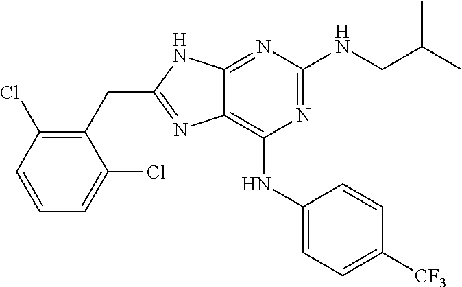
N1=C(NCC(C)C)N=C2C(=C1NC1=CC=C([CF3])C=C1)N=C(CC1=C(Cl)C=CC=C1Cl)N2
